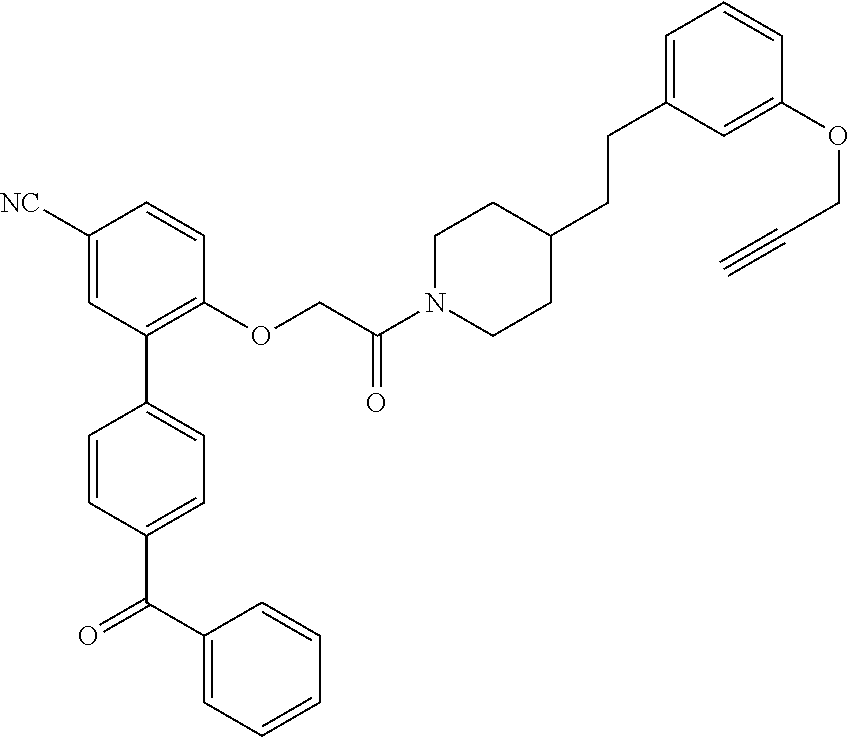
C1([NC])=CC(C2=CC=C(C(C3=CC=CC=C3)=O)C=C2)=C(OCC(N2CCC(CCC3=CC=CC(OCC#C)=C3)CC2)=O)C=C1
